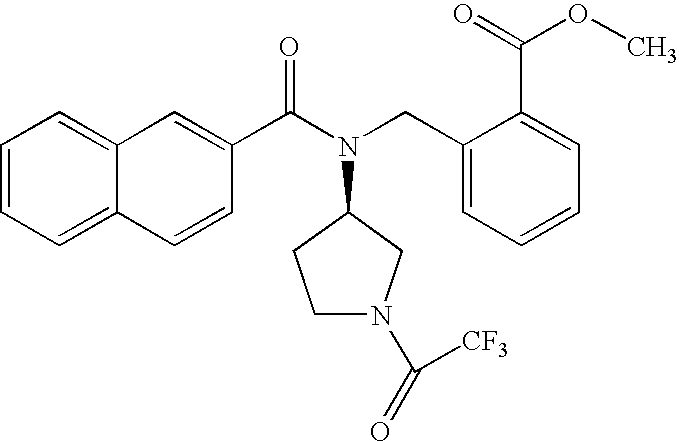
C1=CC=C2C(=C1)C=C(C(N(CC1=CC=CC=C1C(=O)OC)C1CCN(C([CF3])=O)C1)=O)C=C2
